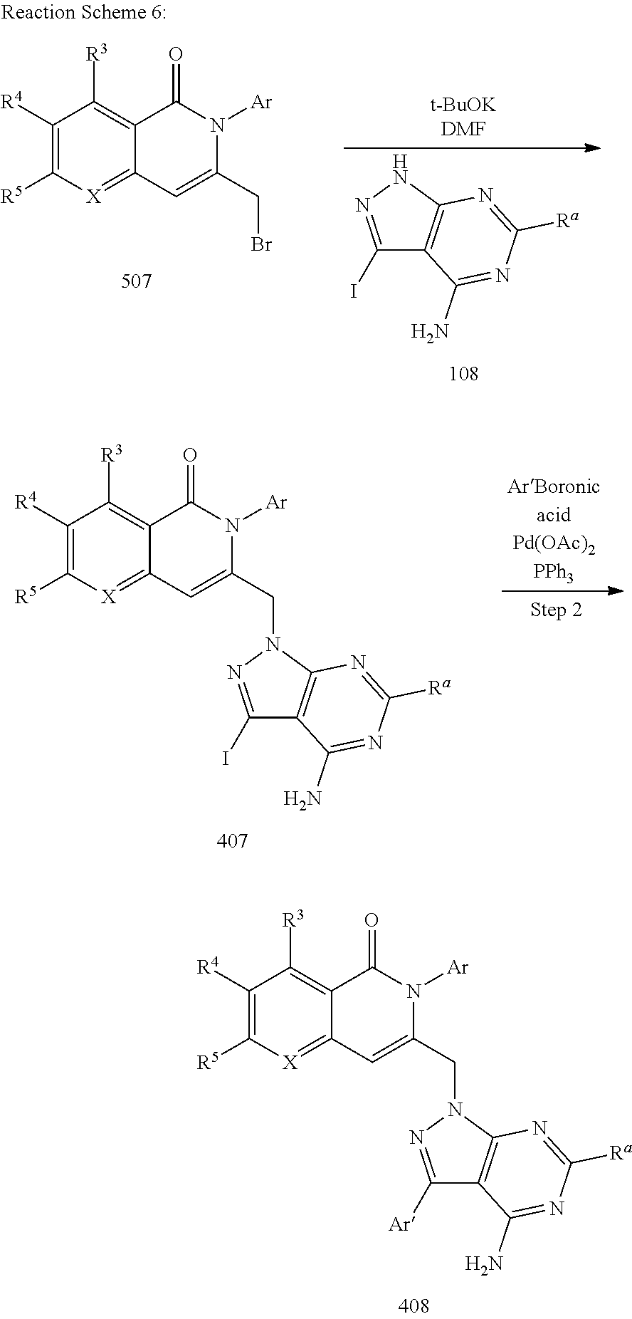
C1([R4])=C([R5])[X]=C2C(=C1[R3])C(=O)N([Ar])C(CN1C3=C(C([Ar])=N1)C(N)=NC([Ra])=N3)=C2.C1([R4])=C([R5])[X]=C2C(=C1[R3])C(=O)N([Ar])C(CBr)=C2.C1(I)=NNC2=C1C(N)=NC([Ra])=N2.C1([R4])=C([R5])[X]=C2C(=C1[R3])C(=O)N([Ar])C(CN1C3=C(C(I)=N1)C(N)=NC([Ra])=N3)=C2
